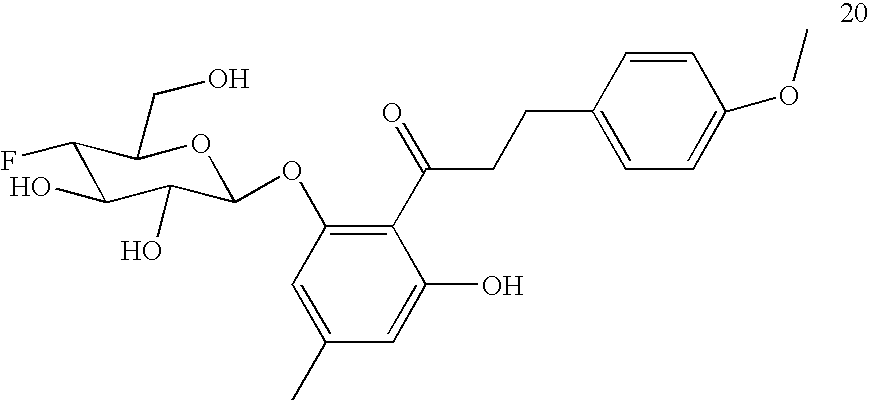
C1(F)C(O)C(O)C(OC2=C(C(CCC3=CC=C(OC)C=C3)=O)C(O)=CC(C)=C2)OC1CO
